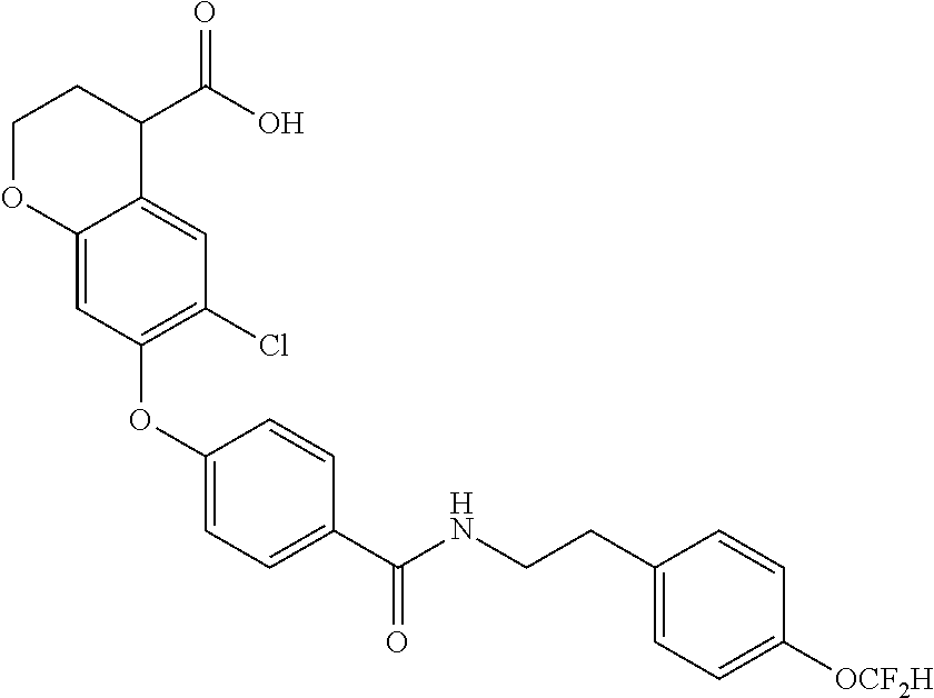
C12=CC(OC3=CC=C(C(NCCC4=CC=C([OCF2H])C=C4)=O)C=C3)=C(Cl)C=C1C(C(O)=O)CCO2
